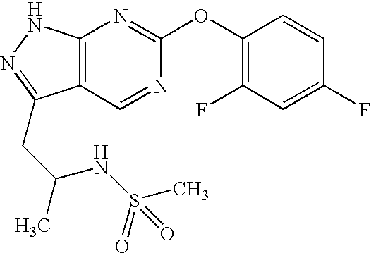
C12=C(NN=C1CC(C)NS(C)(=O)=O)N=C(OC1=C(F)C=C(F)C=C1)N=C2
